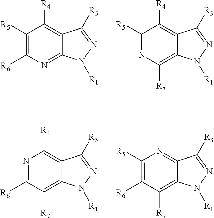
C1([R5])=C([R6])N=C2C(=C1[R4])C([R3])=NN2[R1].C1([R5])=NC([R7])=C2C(=C1[R4])C([R3])=NN2[R1].C1([R5])=C([R6])C([R7])=C2C(=N1)C([R3])=NN2[R1].N1=C([R6])C([R7])=C2C(=C1[R4])C([R3])=NN2[R1]
